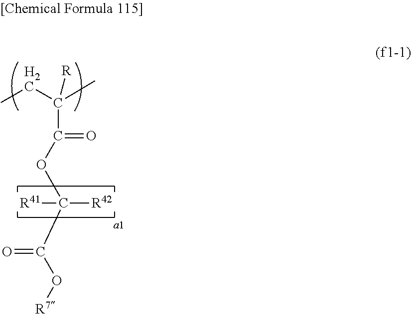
CCC(C)([R])C(OC(C(O[R7])=O)([R41])[R42])=O
